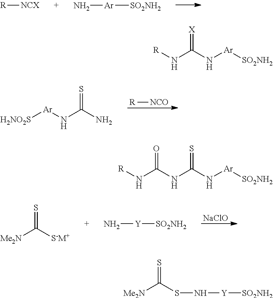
[R][NCX].N[Ar][SO2NH2].[R][NCO].[H2NO2S][Ar]NC(N)=S.[NaClO].[Me2N]C([S-M+])=S.N[Y][SO2NH2].[R]NC(N[Ar][SO2NH2])=[X].N(C(N[Ar][SO2NH2])=S)C(N[R])=O.[Me2N]C(SN[Y][SO2NH2])=S
